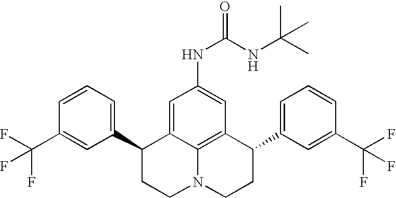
C1=CC=C(C2CCN3C4=C(C(C5=CC=CC(C(F)(F)F)=C5)CC3)C=C(NC(=O)NC(C)(C)C)C=C24)C=C1C(F)(F)F
